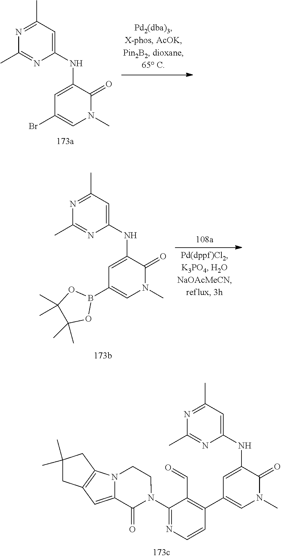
N1=C(C)C=C(NC2=CC(Br)=CN(C)C2=O)N=C1C.N1=C(C)C=C(NC2=CC(B3OC(C)(C)C(C)(C)O3)=CN(C)C2=O)N=C1C.N1=C(C)C=C(NC2=CC(C3=C(C=O)C(N4C(=O)C5=CC6=C(N5CC4)CC(C)(C)C6)=NC=C3)=CN(C)C2=O)N=C1C
